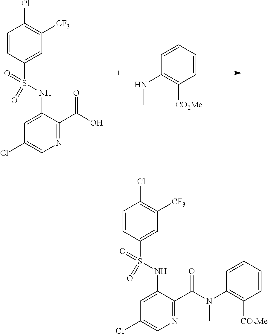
C1=CC(S(=O)(=O)NC2=CC(Cl)=CN=C2C(O)=O)=CC([CF3])=C1Cl.C1=CC=CC([CO2Me])=C1NC.C1=CC(S(=O)(=O)NC2=CC(Cl)=CN=C2C(N(C2=C([CO2Me])C=CC=C2)C)=O)=CC([CF3])=C1Cl
